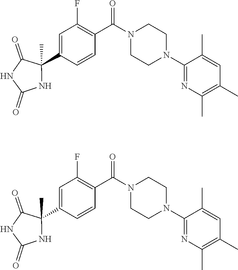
C1(N2CCN(C(C3=C(F)C=C(C4(C)C(=O)NC(=O)N4)C=C3)=O)CC2)=NC(C)=C(C)C=C1C.C1(N2CCN(C(C3=C(F)C=C(C4(C)C(=O)NC(=O)N4)C=C3)=O)CC2)=NC(C)=C(C)C=C1C
